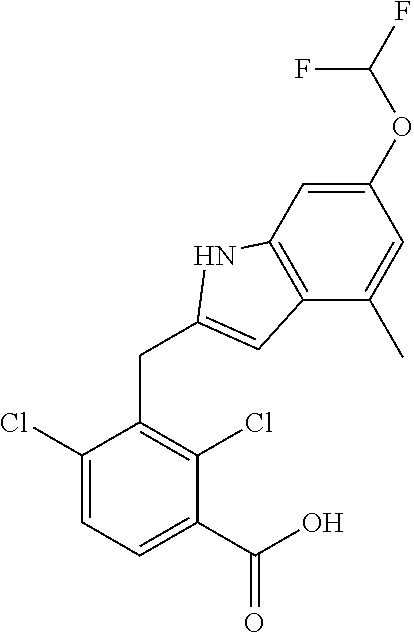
C1(Cl)=CC=C(C(O)=O)C(Cl)=C1CC1=CC2=C(N1)C=C(OC(F)F)C=C2C
